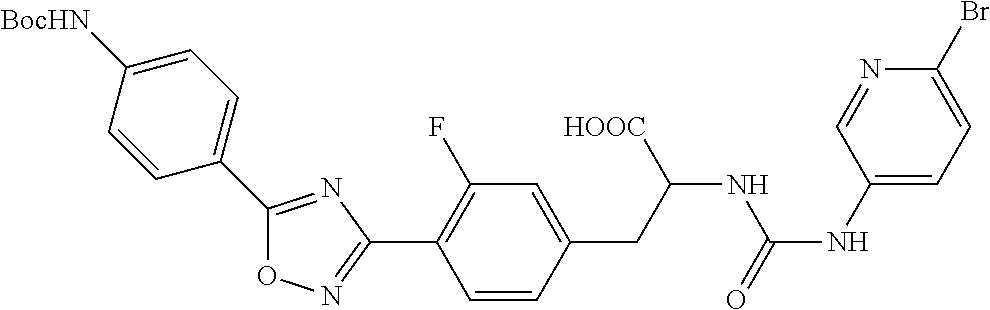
O1N=C(C2=C(F)C=C(CC(NC(NC3=CC=C(Br)N=C3)=O)[HOOC])C=C2)N=C1C1=CC=C([BocHN])C=C1
